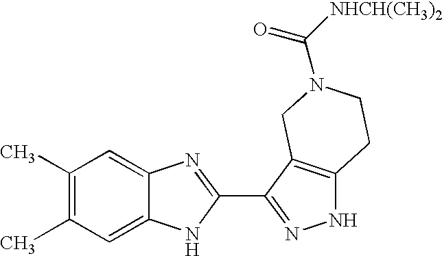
C1(C)=C(C)C=C2C(=C1)N=C(C1=NNC3=C1CN(C([NHCH(CH3)2])=O)CC3)N2
